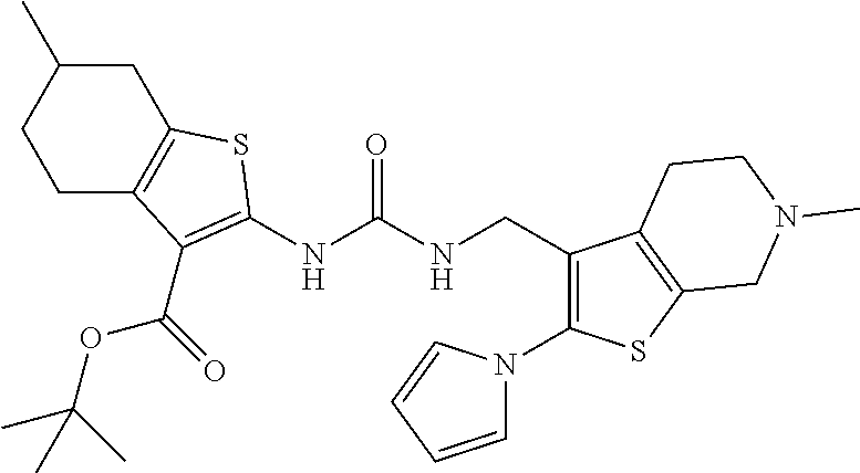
C1C2=C(CC(C)C1)SC(NC(NCC1=C(N3C=CC=C3)SC3=C1CCN(C)C3)=O)=C2C(OC(C)(C)C)=O
